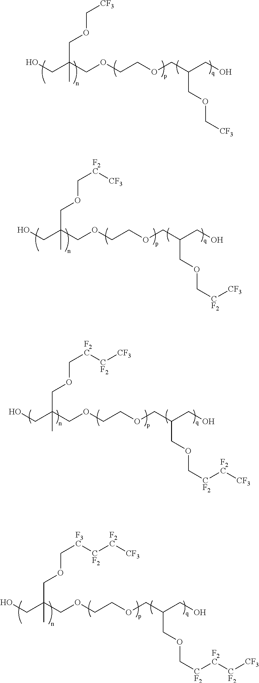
OCC(COCCOCC(CO)COC[CF2][F2C][CF3])(COC[F2C][CF2][CF3])C.OCC(COCCOCC(CO)COC[CF2][F2C][CF2][CF3])(COC[F3C][CF2][F2C][CF3])C.OCC(COCCOCC(CO)COC[CF3])(COC[CF3])C.OCC(COCCOCC(CO)COC[CF2][CF3])(COC[F2C][CF3])C
